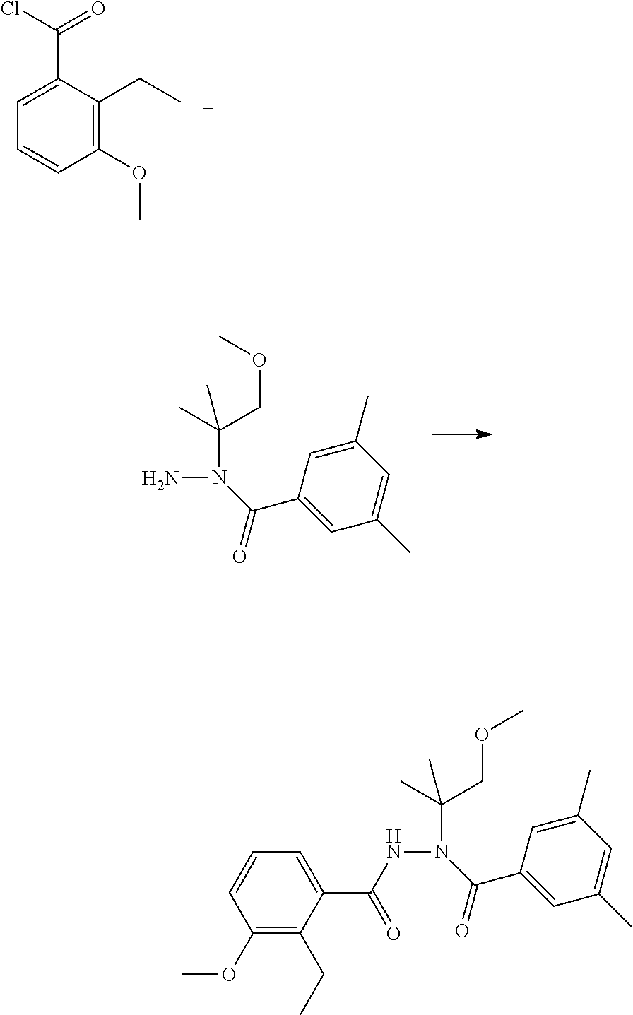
C1(C)=CC(C(N(NC(=O)C2=CC=CC(OC)=C2CC)C(C)(COC)C)=O)=CC(C)=C1.C1(OC)=C(CC)C(C(Cl)=O)=CC=C1.C1(C)=CC(C(N(N)C(C)(COC)C)=O)=CC(C)=C1
